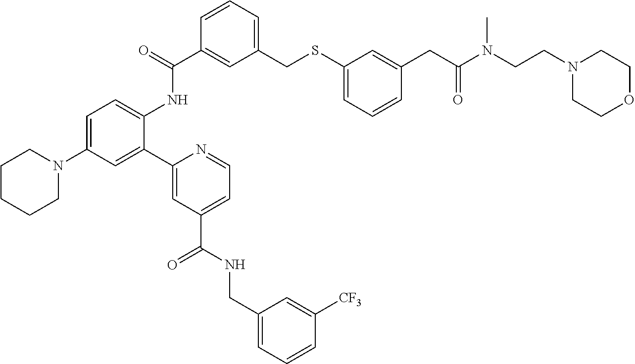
C1=C(N2CCCCC2)C=C(C2=CC(C(NCC3=CC=CC([CF3])=C3)=O)=CC=N2)C(NC(C2=CC(CSC3=CC=CC(CC(N(CCN4CCOCC4)C)=O)=C3)=CC=C2)=O)=C1
